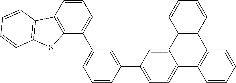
C12=C(C(C3=CC=CC(C4=CC=C5C(=C4)C4=C(C6=C5C=CC=C6)C=CC=C4)=C3)=CC=C1)SC1=C2C=CC=C1
